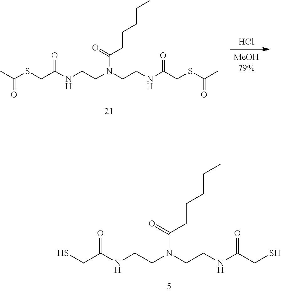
SCC(NCCN(CCNC(CS)=O)C(=O)CCCCC)=O.Cl.C(C(NCCN(CCNC(CSC(C)=O)=O)C(=O)CCCCC)=O)SC(C)=O
